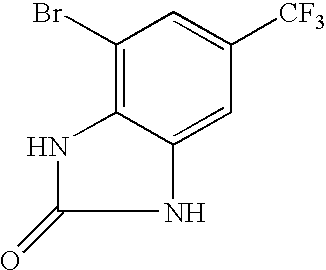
N1C2=C(Br)C=C([CF3])C=C2NC1=O
